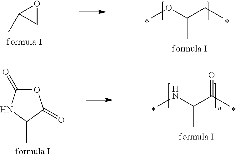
C1OC1C.COC(CC)C.CNC(C(C)=O)C.O1C(=O)NC(C)C1=O
